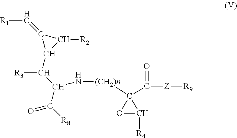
N([(CH2)n]C1(C(=O)[Z][R9])OC1[R4])C(C([R3])C1C([R2])C1=C[R1])C([R8])=O
